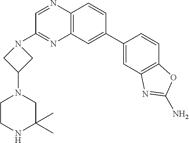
C12=C(C=CC(C3=CC4=C(C=C3)OC(N)=N4)=C1)N=CC(N1CC(N3CCNC(C)(C)C3)C1)=N2
